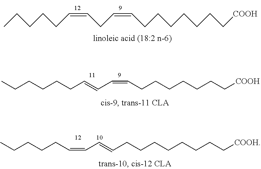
CCCCCC=CCC=CCCCCCCC[COOH].CCCCCCC=CC=CCCCCCCC[COOH].CCCCCC=CC=CCCCCCCCC[COOH]
